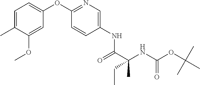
C1=C(C)C(OC)=CC(OC2=NC=C(NC(C(NC(OC(C)(C)C)=O)(CC)C)=O)C=C2)=C1
